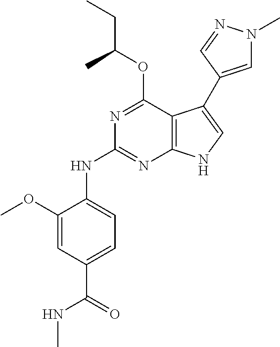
N(C1=NC2=C(C(OC(CC)C)=N1)C(C1=CN(C)N=C1)=CN2)C1=CC=C(C(=O)NC)C=C1OC
